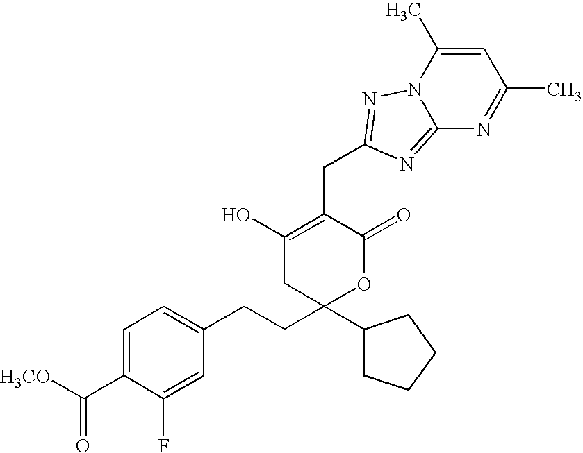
C1=C(C(=O)[H3CO])C(F)=CC(CCC2(C3CCCC3)CC(O)=C(CC3=NN4C(=N3)N=C(C)C=C4C)C(=O)O2)=C1
